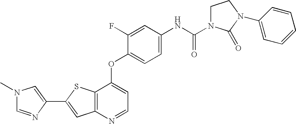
C12=C(SC(C3=CN(C)C=N3)=C1)C(OC1=CC=C(NC(=O)N3CCN(C4=CC=CC=C4)C3=O)C=C1F)=CC=N2
